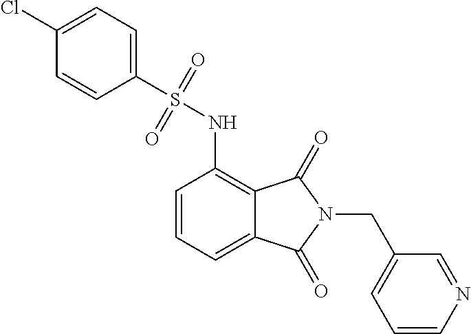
C1=CN=CC(CN2C(=O)C3=C(NS(=O)(=O)C4=CC=C(Cl)C=C4)C=CC=C3C2=O)=C1
